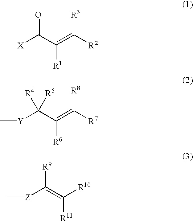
[X](C(C(=C([R2])[R3])[R1])=O)C.C[Y]C(C(=C([R7])[R8])[R6])([R4])[R5].C[Z]C(=C([R10])[R11])[R9]
